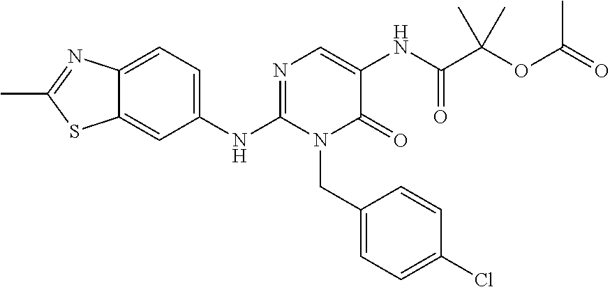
C1(NC2=NC=C(NC(C(OC(=O)C)(C)C)=O)C(=O)N2CC2=CC=C(Cl)C=C2)=CC=C2C(=C1)SC(C)=N2
